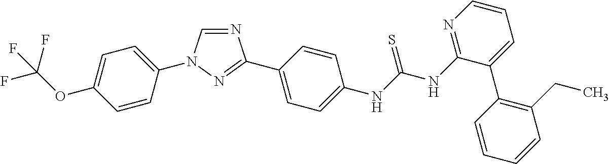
C1=C(N2C=NC(C3=CC=C(NC(NC4=NC=CC=C4C4=C(CC)C=CC=C4)=S)C=C3)=N2)C=CC(OC(F)(F)F)=C1
